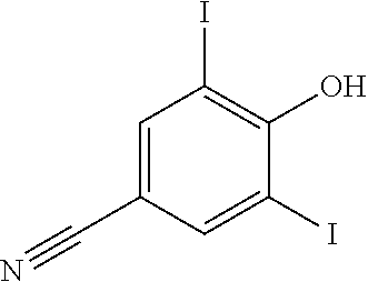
C1=C(C#N)C=C(I)C(O)=C1I
